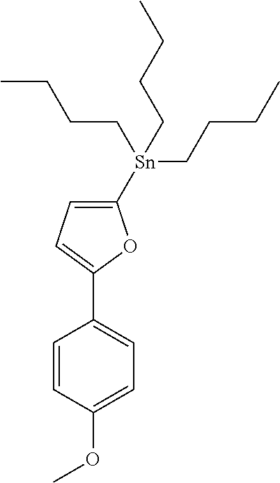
C1=C([Sn](CCCC)(CCCC)CCCC)OC(C2=CC=C(OC)C=C2)=C1
